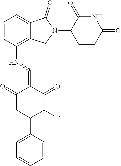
C1=CC(NC=C2C(=O)CC(C3=CC=CC=C3)C(F)C2=O)=C2C(=C1)C(=O)N(C1CCC(=O)NC1=O)C2
